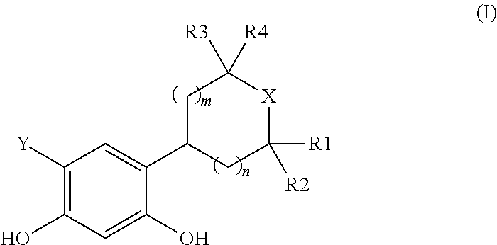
C1([Y])=C(O)C=C(O)C(C2CC([R1])([R2])[X]C([R3])([R4])C2)=C1
